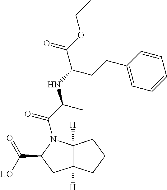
C12([H])C([H])(N(C(=O)C(C)NC(C(=O)OCC)CCC3=CC=CC=C3)C(C(=O)O)C1)CCC2
